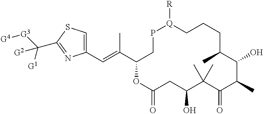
C1(C=C(C2CP[Q]([R])CCCC(C)C(O)C(C)C(=O)C(C)(C)C(O)CC(=O)O2)C)=CSC(C([G3][G4])([G1])[G2])=N1
